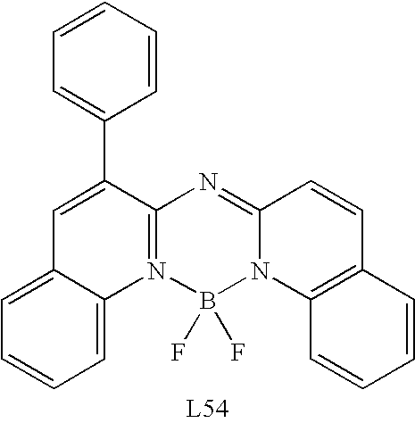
C1=C(C2=CC=CC=C2)C2=N(C3=CC=CC=C13)B(F)(F)N1C(=N2)C=CC2=C1C=CC=C2
